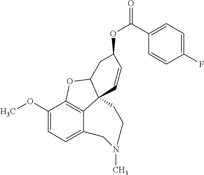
C1(OC)=CC=C2C3=C1OC1C3(C=CC(OC(=O)C3=CC=C(F)C=C3)C1)CCN(C)C2
